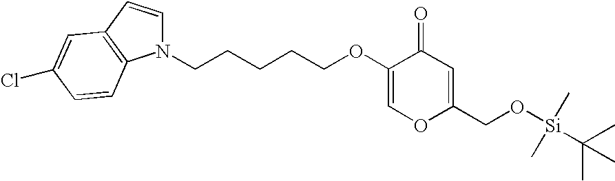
C1=C(OCCCCCN2C=CC3=C2C=CC(Cl)=C3)C(=O)C=C(CO[Si](C)(C)C(C)(C)C)O1
